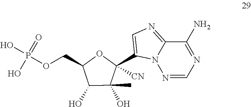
O1C(COP(O)(=O)O)C(O)C(O)(C)C1([CN])C1=CN=C2C(N)=NC=NN21
